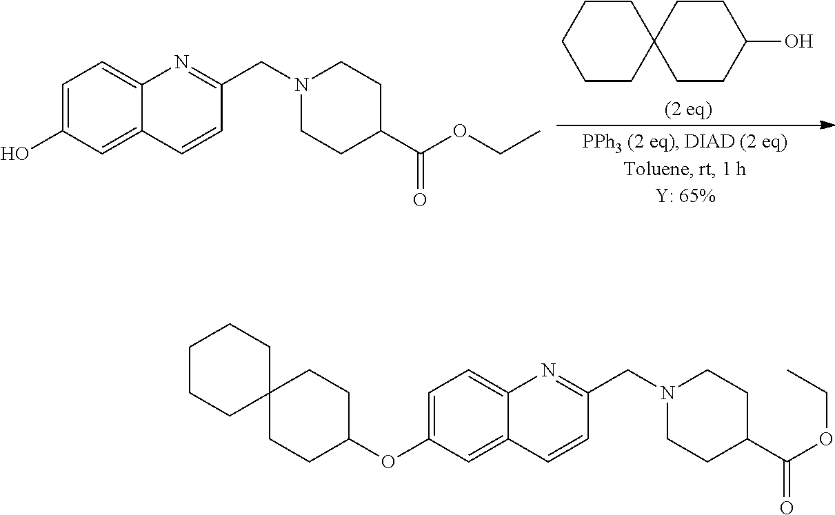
C12=CC(O)=CC=C1N=C(CN1CCC(C(OCC)=O)CC1)C=C2.C1CC2(CCC1)CCC(O)CC2.C12=CC(OC3CCC4(CC3)CCCCC4)=CC=C1N=C(CN1CCC(C(OCC)=O)CC1)C=C2
